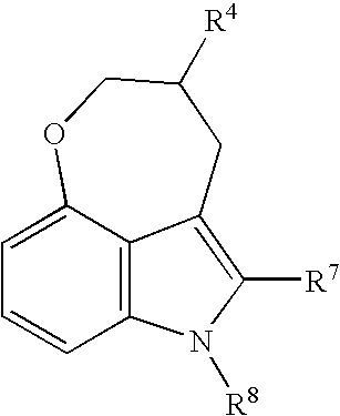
C1=C2OCC([R4])CC3=C([R7])N([R8])C(=C23)C=C1
